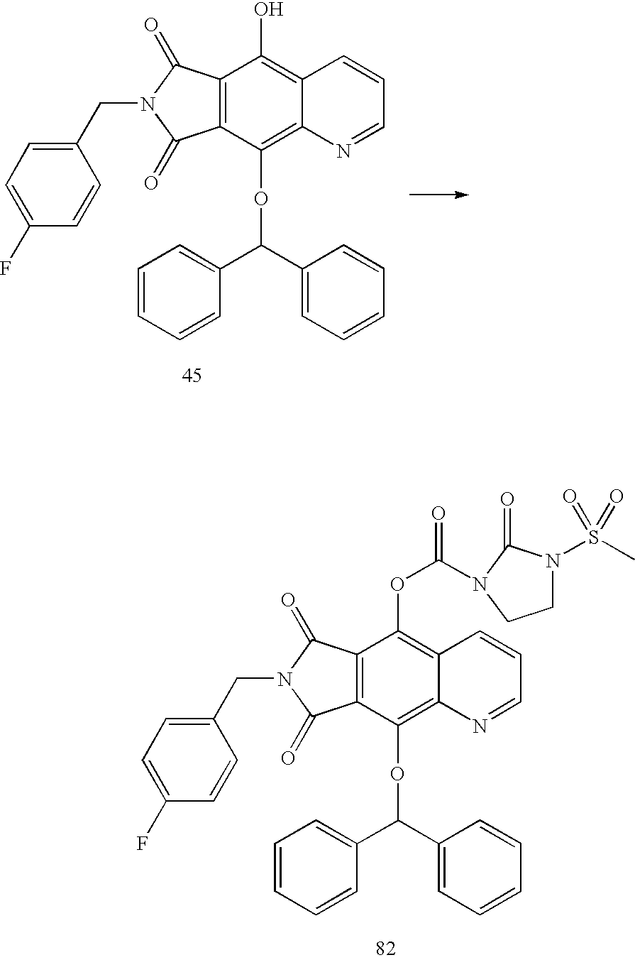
C12=C(C(=O)N(CC3=CC=C(F)C=C3)C1=O)C(O)=C1C(=C2OC(C2=CC=CC=C2)C2=CC=CC=C2)N=CC=C1.C12=C(C(=O)N(CC3=CC=C(F)C=C3)C1=O)C(OC(=O)N1C(=O)N(S(C)(=O)=O)CC1)=C1C(=C2OC(C2=CC=CC=C2)C2=CC=CC=C2)N=CC=C1
